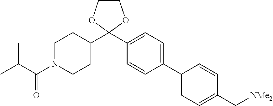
C1N(C(C(C)C)=O)CCC(C2(C3=CC=C(C4=CC=C(C[NMe2])C=C4)C=C3)OCCO2)C1
